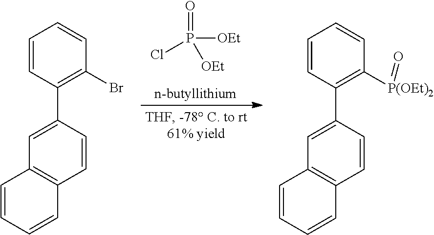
O=P(Cl)([OEt])[OEt].C1=CC(C2=CC3=C(C=C2)C=CC=C3)=C(Br)C=C1.C1=CC(C2=CC3=C(C=C2)C=CC=C3)=C([P(OEt)2]=O)C=C1
